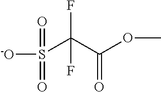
[-O]S(=O)(=O)C(C(OC)=O)(F)F
